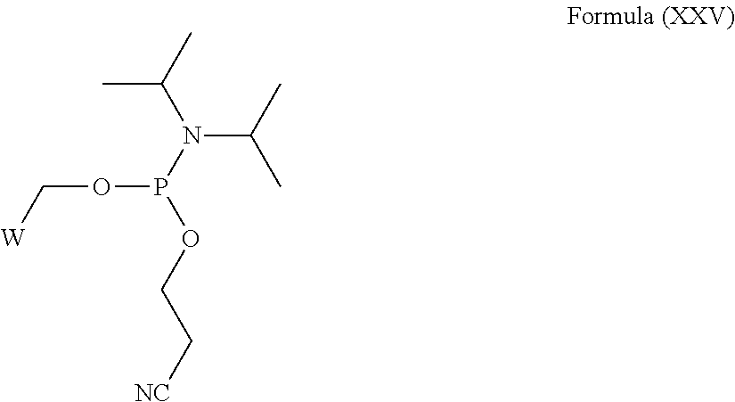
N(C(C)C)(P(OCC[NC])OC[W])C(C)C
